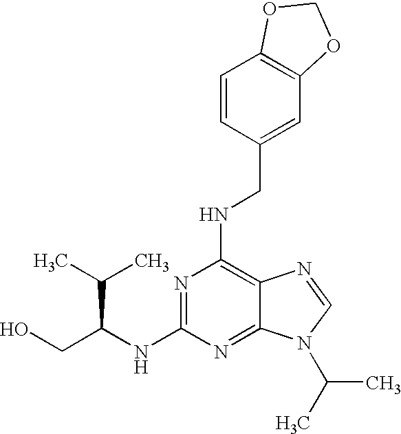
N1=C(NC(CO)C(C)C)N=C2C(=C1NCC1=CC3=C(C=C1)OCO3)N=CN2C(C)C
